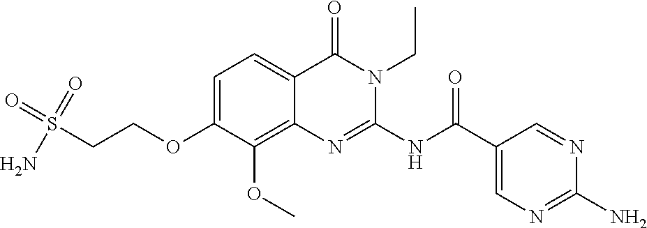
C1=C(OCCS(N)(=O)=O)C(OC)=C2C(=C1)C(=O)N(CC)C(NC(C1=CN=C(N)N=C1)=O)=N2
